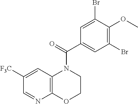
C1([F3C])=CC2=C(N=C1)OCCN2C(C1=CC(Br)=C(OC)C(Br)=C1)=O
